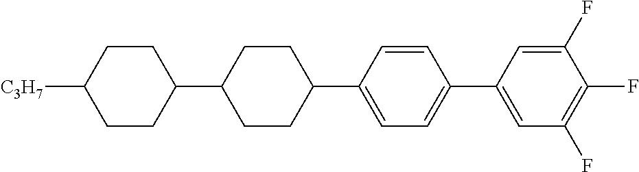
C1(F)=CC(C2=CC=C(C3CCC(C4CCC([C3H7])CC4)CC3)C=C2)=CC(F)=C1F
